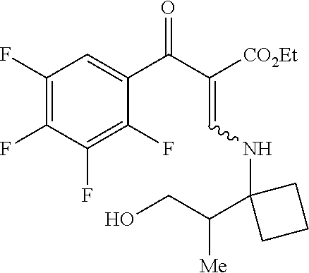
C1(F)=C(F)C(F)=C(F)C(C(C(=CNC2(C(CO)[Me])CCC2)[CO2Et])=O)=C1
